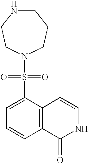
C1NCCN(S(=O)(=O)C2=CC=CC3=C2C=CNC3=O)CC1
